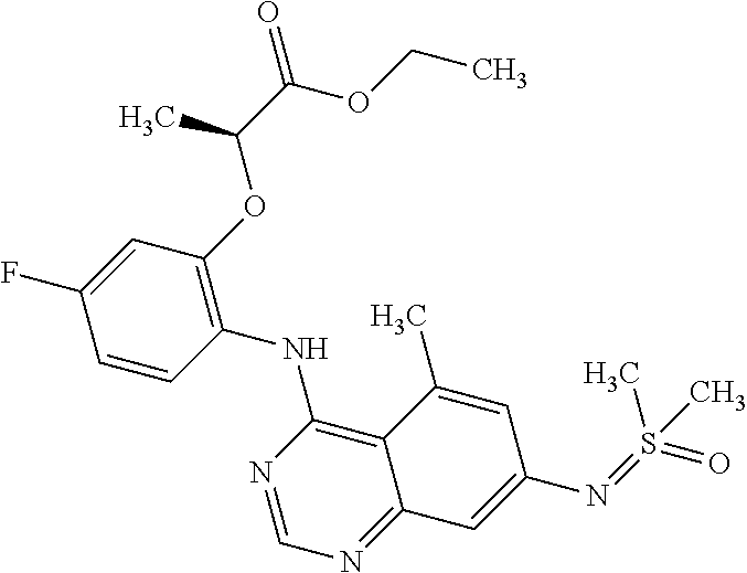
C1=CC(NC2=C3C(=NC=N2)C=C(N=S(=O)(C)C)C=C3C)=C(OC(C(OCC)=O)C)C=C1F
